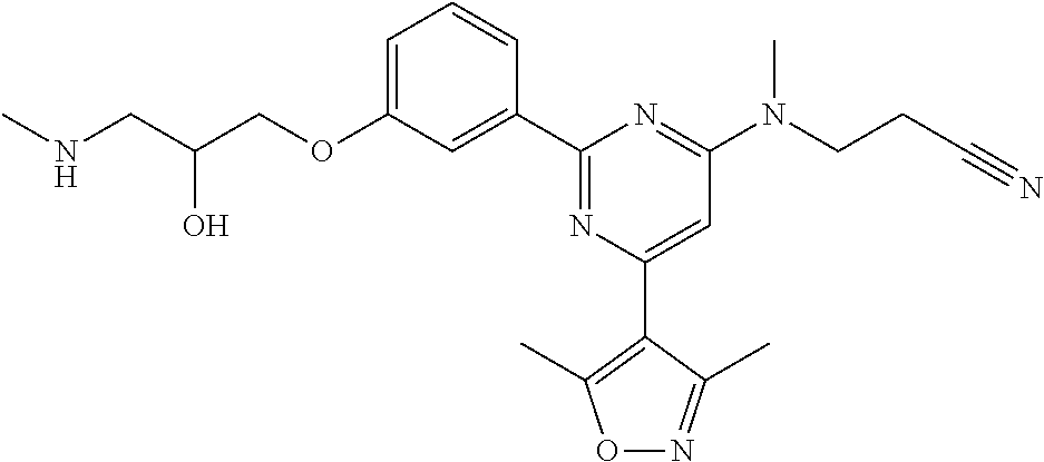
C1=C(OCC(CNC)O)C=C(C2=NC(C3=C(C)ON=C3C)=CC(N(CCC#N)C)=N2)C=C1
